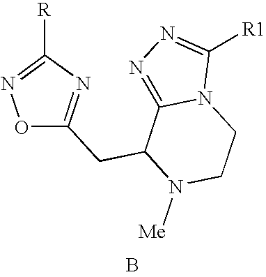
O1C(CC2C3=NN=C([R1])N3CCN2[Me])=NC([R])=N1.B
